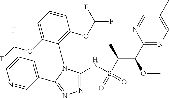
N1=CC(C2=NN=C(NS(C(C(C3=NC=C(C)C=N3)OC)C)(=O)=O)N2C2=C(OC(F)F)C=CC=C2OC(F)F)=CC=C1
